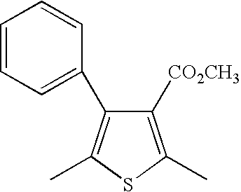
C1([CO2CH3])=C(C)SC(C)=C1C1=CC=CC=C1
